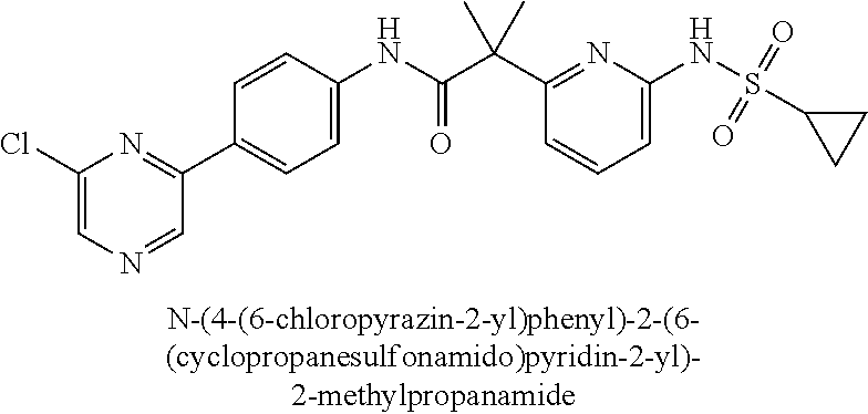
C1=C(NS(=O)(=O)C2CC2)N=C(C(C(NC2=CC=C(C3=NC(Cl)=CN=C3)C=C2)=O)(C)C)C=C1
